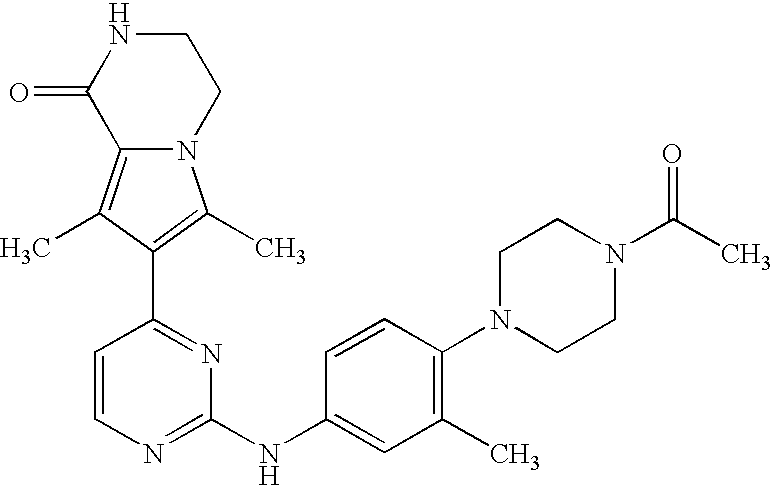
N12C(=C(C)C(C3=NC(NC4=CC(C)=C(N5CCN(C(C)=O)CC5)C=C4)=NC=C3)=C1C)C(=O)NCC2
